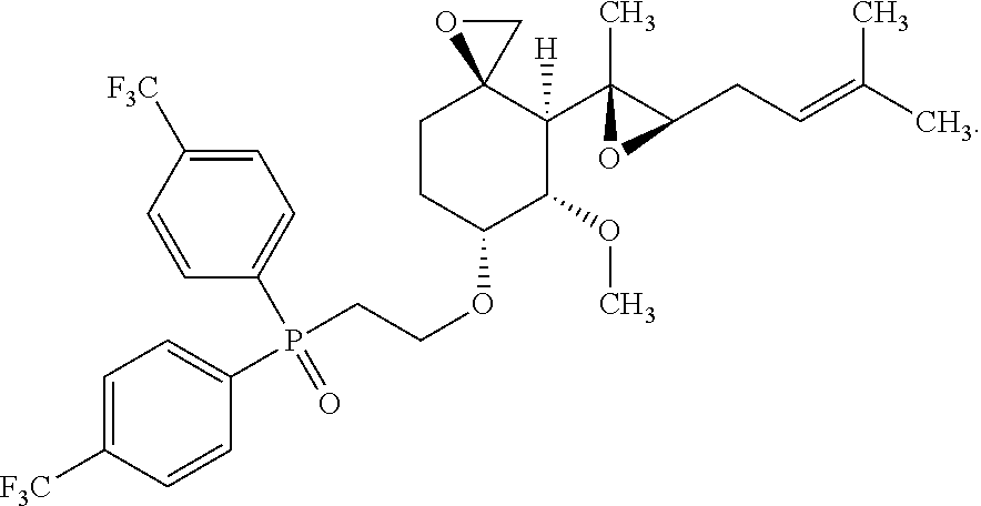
C1CC(OCCP(C2=CC=C([F3C])C=C2)(C2=CC=C([F3C])C=C2)=O)C(OC)C(C2(C)C(CC=C(C)C)O2)([H])C12CO2
